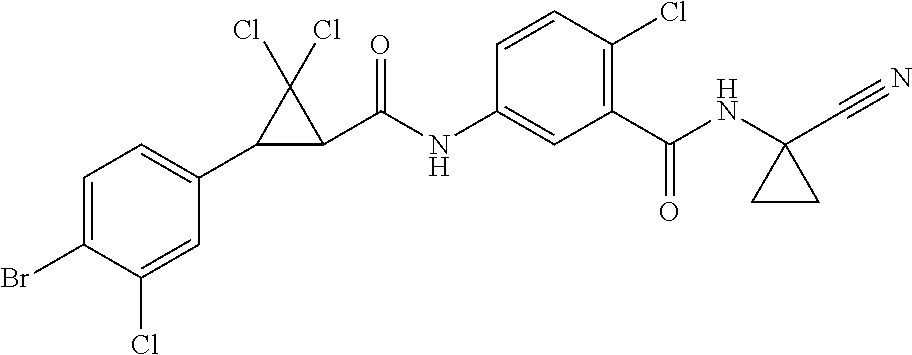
C1=C(Br)C(Cl)=CC(C2C(C(NC3=CC(C(NC4(C#N)CC4)=O)=C(Cl)C=C3)=O)C2(Cl)Cl)=C1
